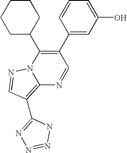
C12=C(C3=NN=NN3)C=NN1C(C1CCCCC1)=C(C1=CC(O)=CC=C1)C=N2
